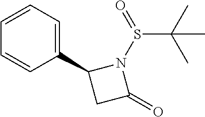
C1(C2CC(=O)N2S(=O)C(C)(C)C)=CC=CC=C1
